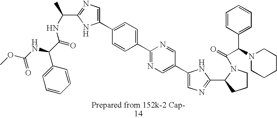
C1(C2=NC=C(C3=CN=C(C4N(C(=O)C(C5=CC=CC=C5)N5CCCCC5)CCC4)N3)C=N2)=CC=C(C2=CN=C(C(NC(C(C3=CC=CC=C3)NC(OC)=O)=O)C)N2)C=C1
